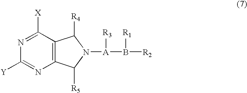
C12=C(C([X])=NC([Y])=N1)C([R4])N([A](B([R2])[R1])[R3])C2[R5]
